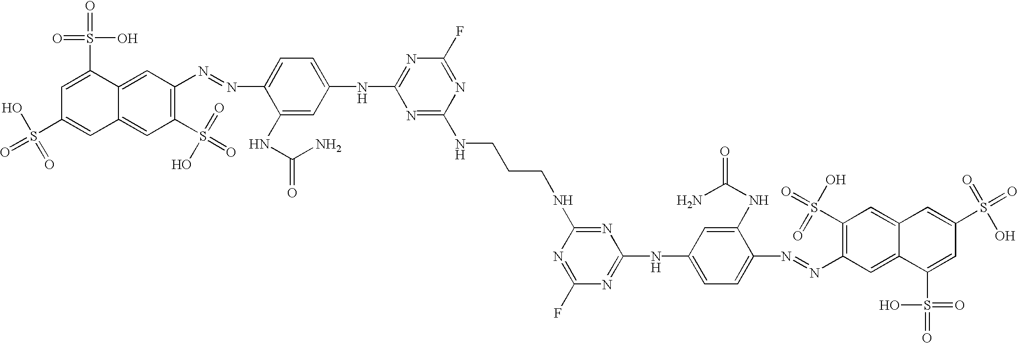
C1(S(=O)(=O)O)=C(N=NC2=CC=C(NC3=NC(F)=NC(NCCCNC4=NC(NC5=CC=C(N=NC6=C(S(=O)(=O)O)C=C7C(=C6)C(S(=O)(O)=O)=CC(S(=O)(O)=O)=C7)C(NC(=O)N)=C5)=NC(F)=N4)=N3)C=C2NC(=O)N)C=C2C(=C1)C=C(S(=O)(O)=O)C=C2S(=O)(O)=O
